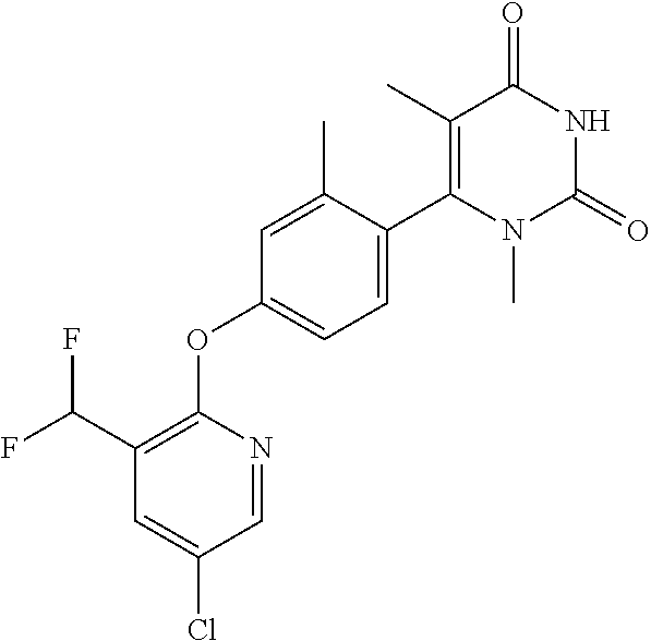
C1(C)=C(C2=CC=C(OC3=C(C(F)F)C=C(Cl)C=N3)C=C2C)N(C)C(=O)NC1=O
